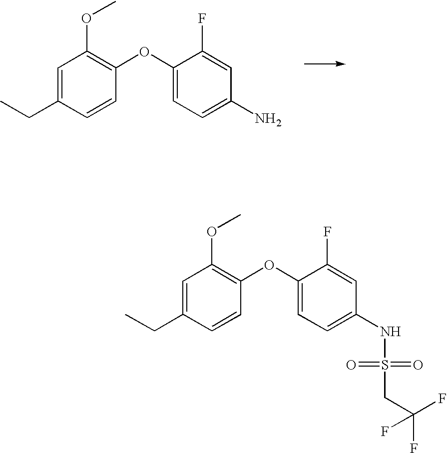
C1=C(CC)C=CC(OC2=CC=C(NS(CC(F)(F)F)(=O)=O)C=C2F)=C1OC.C1=C(CC)C=CC(OC2=CC=C(N)C=C2F)=C1OC
